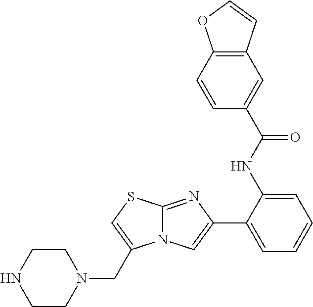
C1(NC(C2=CC3=C(C=C2)OC=C3)=O)=CC=CC=C1C1=CN2C(=N1)SC=C2CN1CCNCC1
